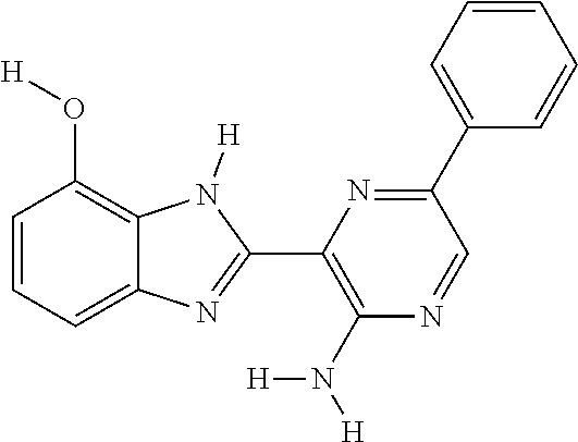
C1=CC=C2C(=C1O[H])N([H])C(C1=C(N([H])[H])N=CC(C3=CC=CC=C3)=N1)=N2
